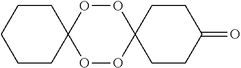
C1CC2(CCC1)OOC1(OO2)CCC(=O)CC1
